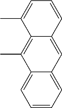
C1=CC=C2C(=C1)C(C)=C1C(=C2)C=CC=C1C
